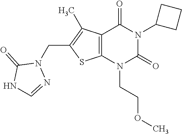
C12=C(N(CCOC)C(=O)N(C3CCC3)C1=O)SC(CN1C(=O)NC=N1)=C2C
